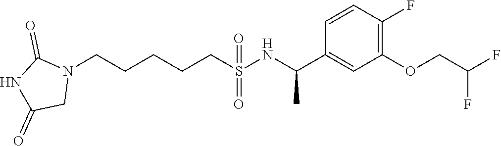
N1(CCCCCS(=O)(=O)NC(C2=CC(OCC(F)F)=C(F)C=C2)C)C(=O)NC(=O)C1
